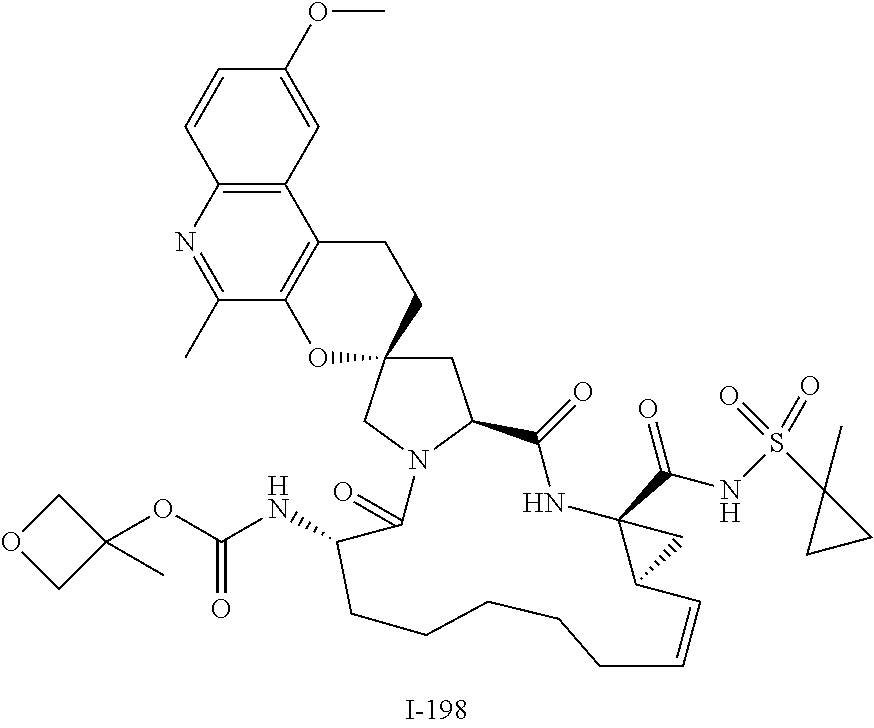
C1=CC2=C(C=C1OC)C1=C(C(C)=N2)OC2(CC1)CC1N(C2)C(=O)C(NC(=O)OC2(C)COC2)CCCCCC=CC2C(C(NS(C3(C)CC3)(=O)=O)=O)(NC1=O)C2
